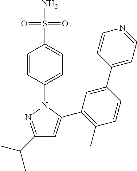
C1(C(C)C)=NN(C2=CC=C(S(N)(=O)=O)C=C2)C(C2=C(C)C=CC(C3=CC=NC=C3)=C2)=C1
